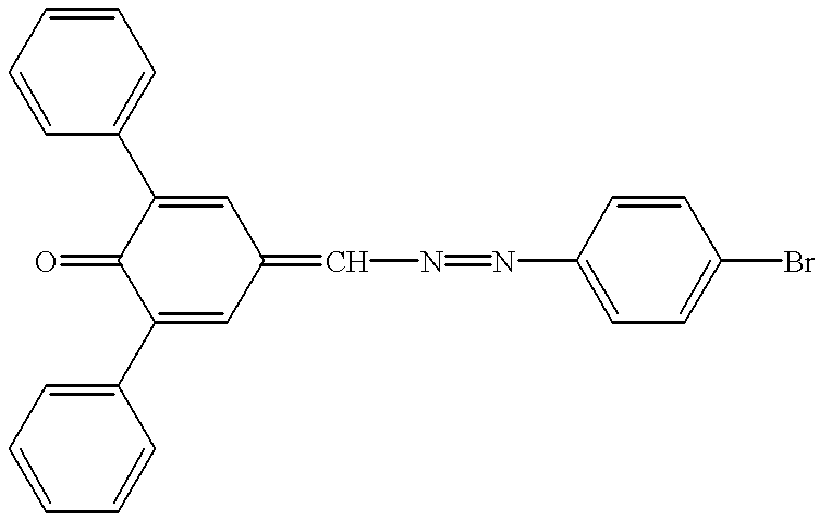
C1(C2=CC=CC=C2)=CC(=CN=NC2=CC=C(Br)C=C2)C=C(C2=CC=CC=C2)C1=O
